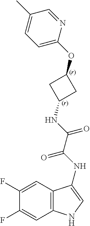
C12=C(C=C(F)C(F)=C1)NC=C2NC(=O)C(=O)NC1CC(OC2=CC=C(C)C=N2)C1
